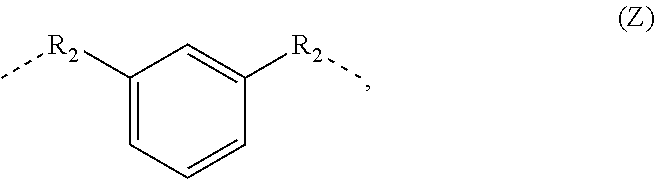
C1([R2]C)=CC=CC([R2]C)=C1
